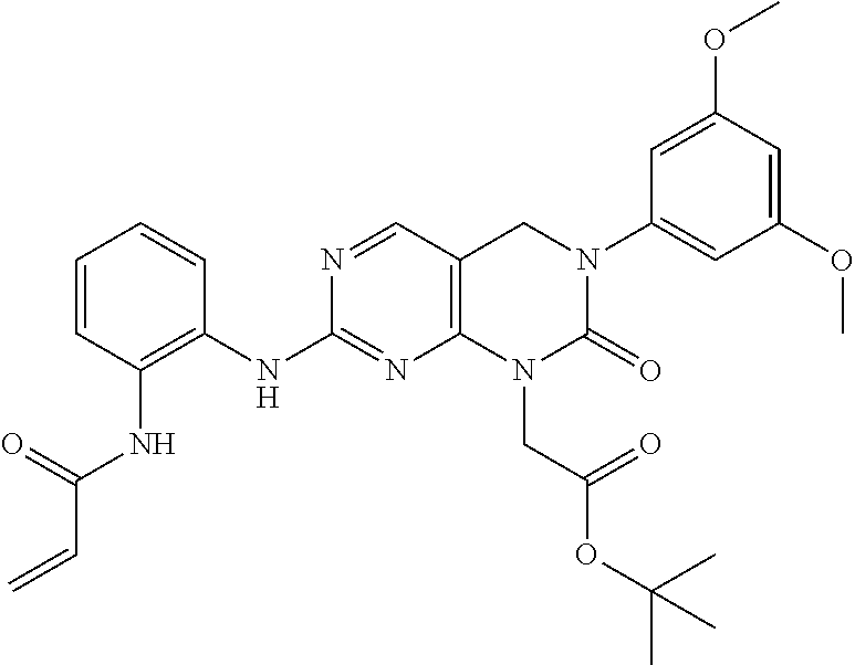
C1=CC(NC(C=C)=O)=C(NC2=NC3=C(C=N2)CN(C2=CC(OC)=CC(OC)=C2)C(=O)N3CC(OC(C)(C)C)=O)C=C1
